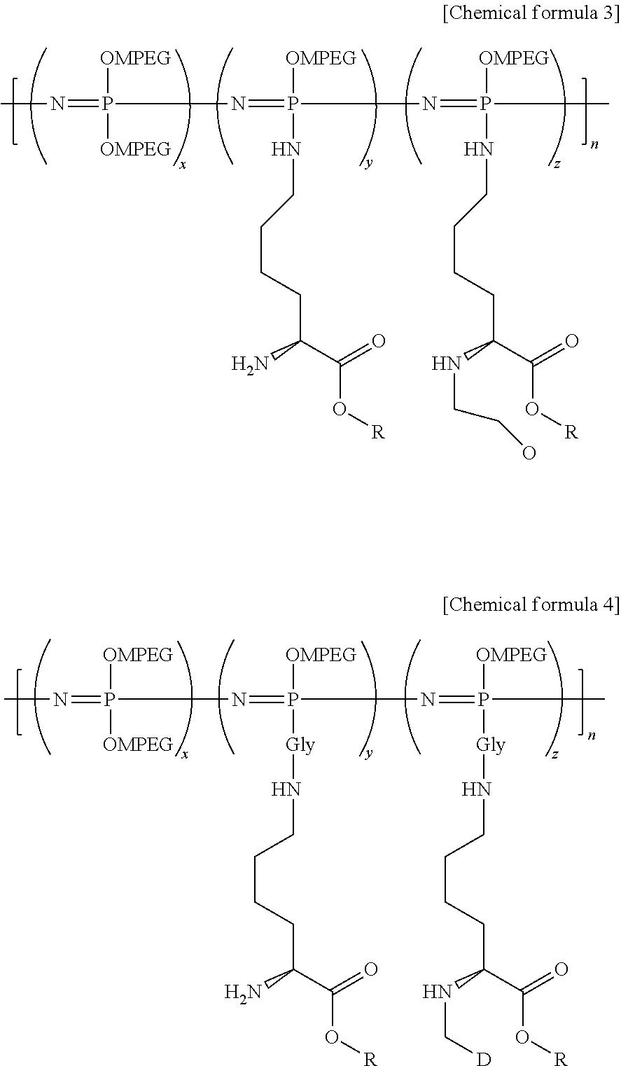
CN=P([OMPEG])([OMPEG])N=P([OMPEG])(NCCCCC(C(=O)O[R])N)N=P([OMPEG])(NCCCCC(NCCO)C(=O)O[R])C.CN=P([OMPEG])([OMPEG])N=P([OMPEG])([Gly]NCCCCC(C(=O)O[R])N)N=P([OMPEG])(C)[Gly]NCCCCC(C(=O)O[R])NC[D]
